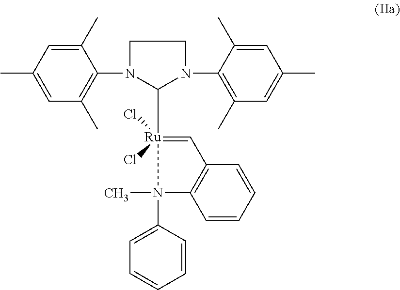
C1(C)=CC(C)=CC(C)=C1N1C([Ru]2(Cl)(Cl)=CC3=C(C=CC=C3)N2(C)C2=CC=CC=C2)N(C2=C(C)C=C(C)C=C2C)CC1
